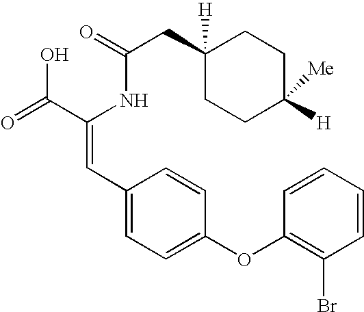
C(=O)(NC(C(=O)O)=CC1=CC=C(OC2=C(Br)C=CC=C2)C=C1)CC1([H])CCC([H])([Me])CC1
